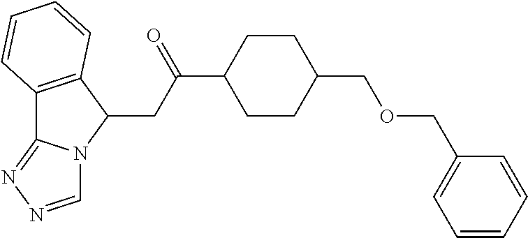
C1CC(COCC2=CC=CC=C2)CCC1C(=O)CC1C2=C(C3=NN=CN13)C=CC=C2
